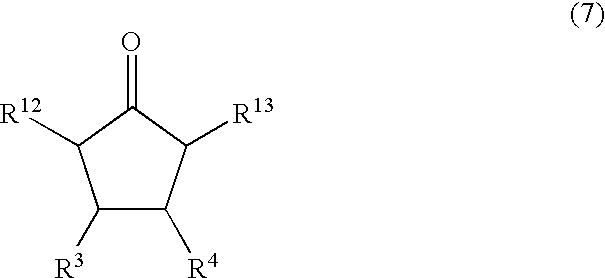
C1([R3])C([R4])C([R13])C(=O)C1[R12]
